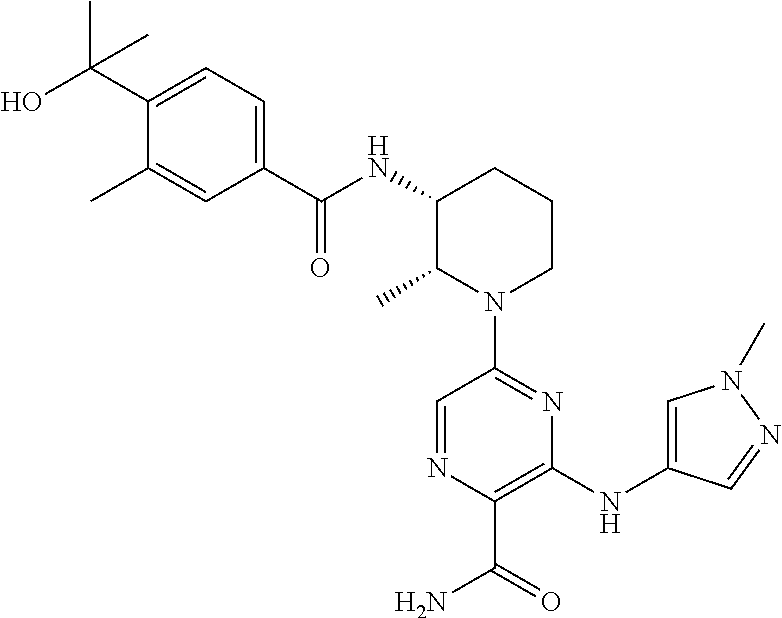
C1=NC(C(=O)N)=C(NC2=CN(C)N=C2)N=C1N1CCCC(NC(C2=CC=C(C(O)(C)C)C(C)=C2)=O)C1C
